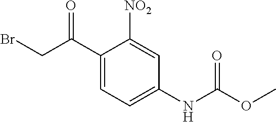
O=C(CBr)C1=CC=C(NC(=O)OC)C=C1[NO2]
